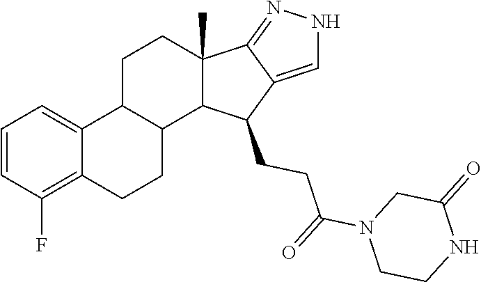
C1=CC(F)=C2C(=C1)C1C(CC2)C2C(C)(CC1)C1=NNC=C1C2CCC(N1CCNC(=O)C1)=O
